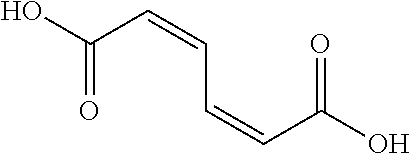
C(=O)(C=CC=CC(=O)O)O
